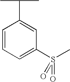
C1=CC=C(S(C)(=O)=O)C=C1C(C)C
